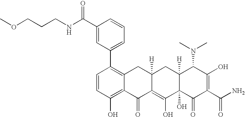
C1=CC(O)=C2C(=C1C1=CC=CC(C(NCCCOC)=O)=C1)CC1([H])C(=C(O)C3(O)C([H])(C1)C(N(C)C)C(O)=C(C(N)=O)C3=O)C2=O
